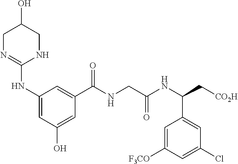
C1N=C(NC2=CC(O)=CC(C(NCC(NC(C[CO2H])C3=CC(Cl)=CC([F3CO])=C3)=O)=O)=C2)NCC1O
